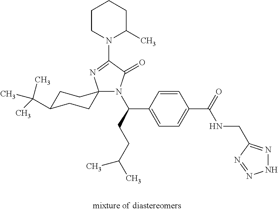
C1C(C(C)(C)C)CCC2(C1)N(C(C1=CC=C(C(NCC3=NNN=N3)=O)C=C1)CCC(C)C)C(=O)C(N1C(C)CCCC1)=N2
